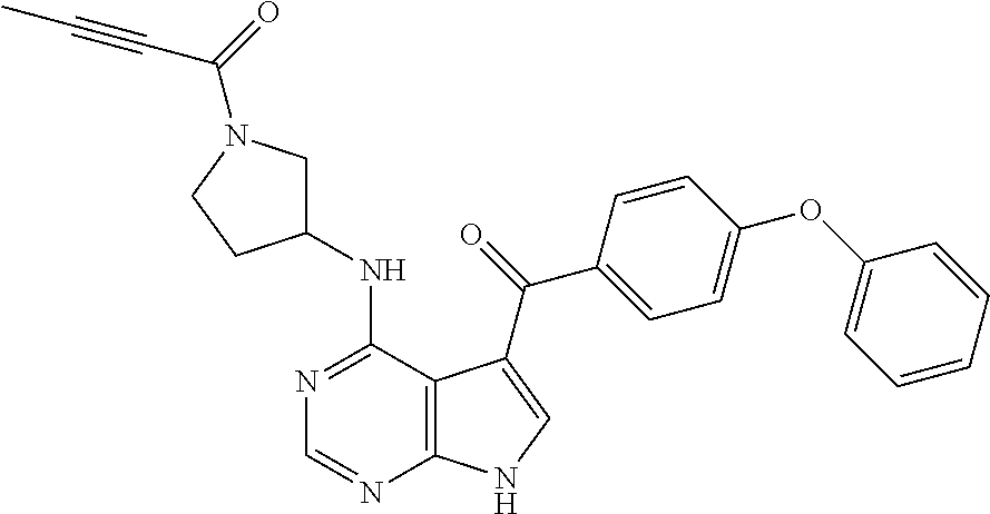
N1=C(NC2CN(C(=O)C#CC)CC2)C2=C(N=C1)NC=C2C(=O)C1=CC=C(OC2=CC=CC=C2)C=C1
